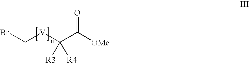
BrC[V]C(C([OMe])=O)([R3])[R4]
